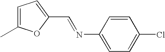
C1=C(C)OC(C=NC2=CC=C(Cl)C=C2)=C1
